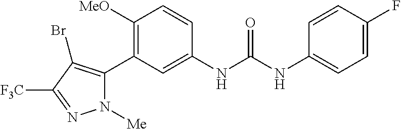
C1([OMe])=C(C2=C(Br)C([CF3])=NN2[Me])C=C(NC(=O)NC2=CC=C(F)C=C2)C=C1
